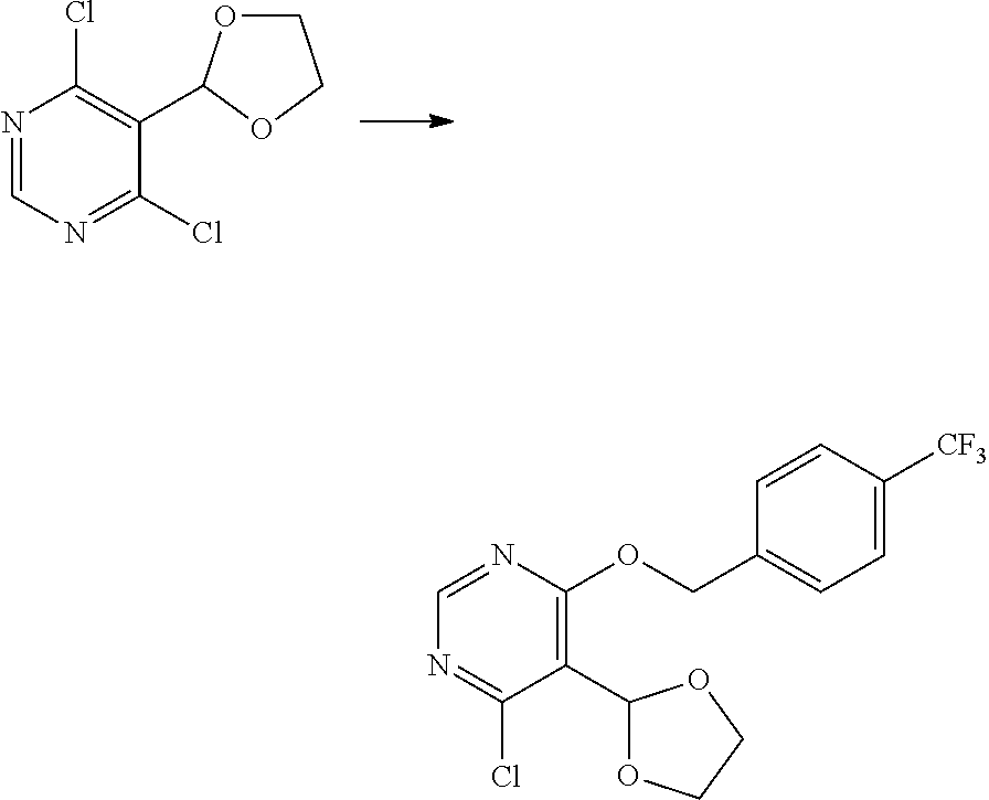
C1(C2OCCO2)=C(Cl)N=CN=C1Cl.C1(OCC2=CC=C([CF3])C=C2)=C(C2OCCO2)C(Cl)=NC=N1
